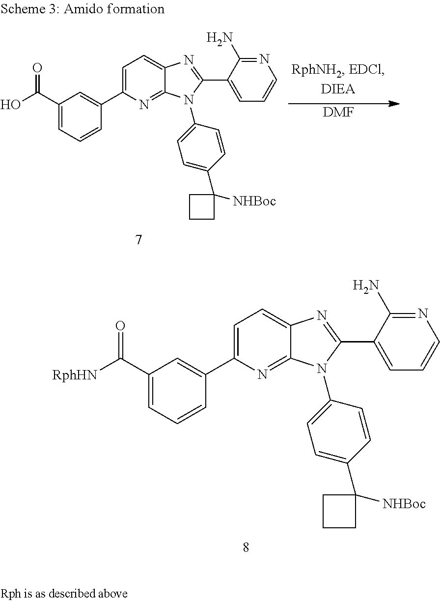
C1=C(C2=CC(C([RphHN])=O)=CC=C2)N=C2C(=C1)N=C(C1=CC=CN=C1N)N2C1=CC=C(C2([NHBoc])CCC2)C=C1.C1=C(C2=CC(C(O)=O)=CC=C2)N=C2C(=C1)N=C(C1=CC=CN=C1N)N2C1=CC=C(C2([NHBoc])CCC2)C=C1.[DMF]
